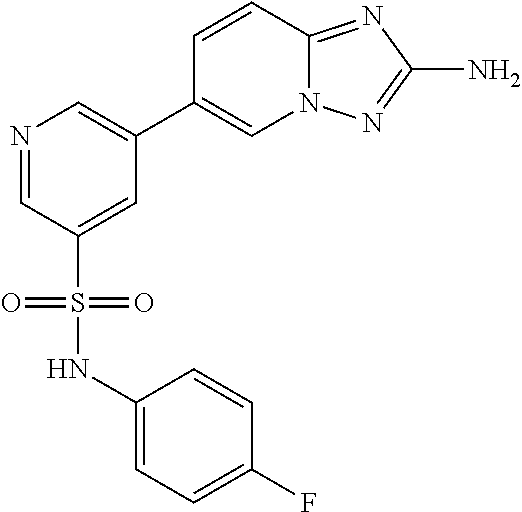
C1(NS(C2=CC(C3=CN4C(=NC(N)=N4)C=C3)=CN=C2)(=O)=O)=CC=C(F)C=C1
